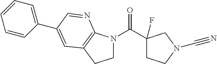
C1N(C(C2(F)CCN(C#N)C2)=O)C2=C(C1)C=C(C1=CC=CC=C1)C=N2
